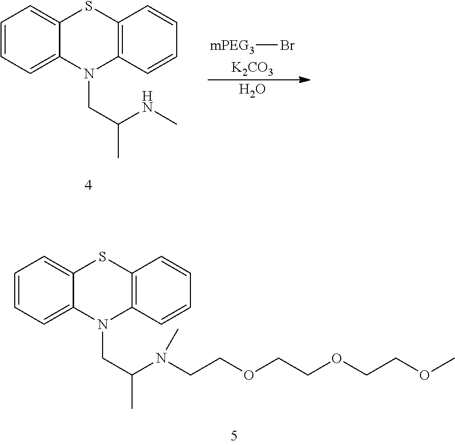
C12=CC=CC=C1SC1=C(N2CC(C)N(CCOCCOCCOC)C)C=CC=C1.[mPEG3]Br.[K2CO3].O.C12=CC=CC=C1SC1=C(N2CC(C)NC)C=CC=C1
